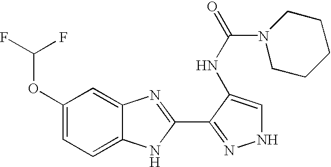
C1(OC(F)F)=CC=C2C(=C1)N=C(C1=NNC=C1NC(N1CCCCC1)=O)N2
